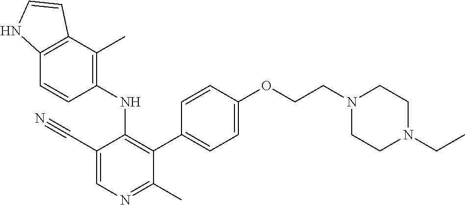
C1(NC2=C(C3=CC=C(OCCN4CCN(CC)CC4)C=C3)C(C)=NC=C2C#N)=C(C)C2=C(C=C1)NC=C2
